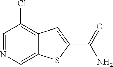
C1=NC=C2C(=C1Cl)C=C(C(=O)N)S2
